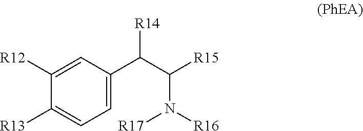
C1([R12])=CC(C(C(N([R16])[R17])[R15])[R14])=CC=C1[R13]
